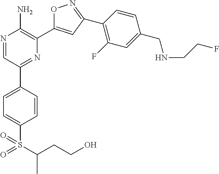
N1=CC(C2=CC=C(S(C(CCO)C)(=O)=O)C=C2)=NC(C2=CC(C3=C(F)C=C(CNCCF)C=C3)=NO2)=C1N
